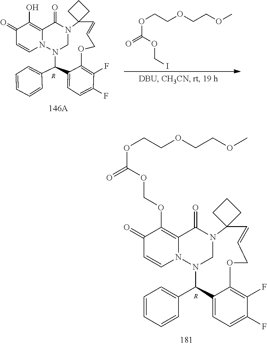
C(COC(=O)OCI)OCCOC.[R].C1=C2C(C3=CC=CC=C3)N3CN(C(=O)C4=C(O)C(=O)C=CN34)C3(C=CCOC2=C(F)C(F)=C1)CCC3.C1(C2=CC=CC=C2)N2CN(C(=O)C3=C(OCOC(OCCOCCOC)=O)C(=O)C=CN23)C2(C=CCOC3=C(F)C(F)=CC=C13)CCC2.[R]
